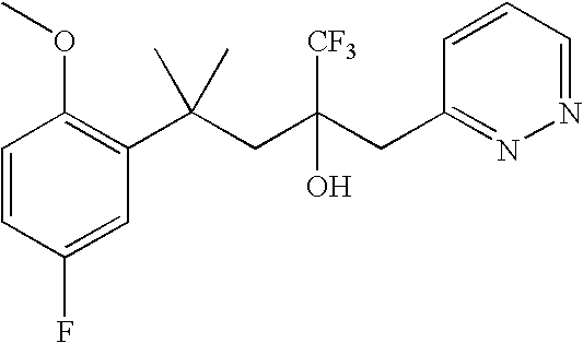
C1=CC(F)=CC(C(CC(CC2=NN=CC=C2)([CF3])O)(C)C)=C1OC
